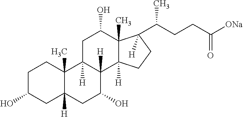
C1C2([H])C([H])(C3([H])C(C)(C1O)C(C(CCC([ONa])=O)C)([H])CC3)C(O)CC1([H])C2(C)CCC(O)C1
